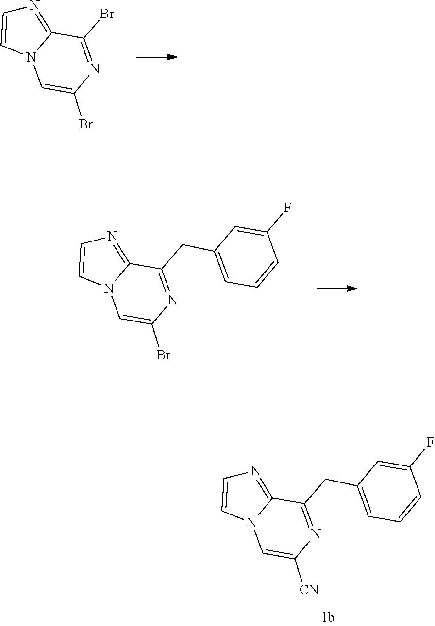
BrC1=NC(Br)=CN2C1=NC=C2.C1=C(F)C=CC=C1CC1=NC(Br)=CN2C1=NC=C2.C1=C(F)C=CC=C1CC1=NC([CN])=CN2C1=NC=C2
